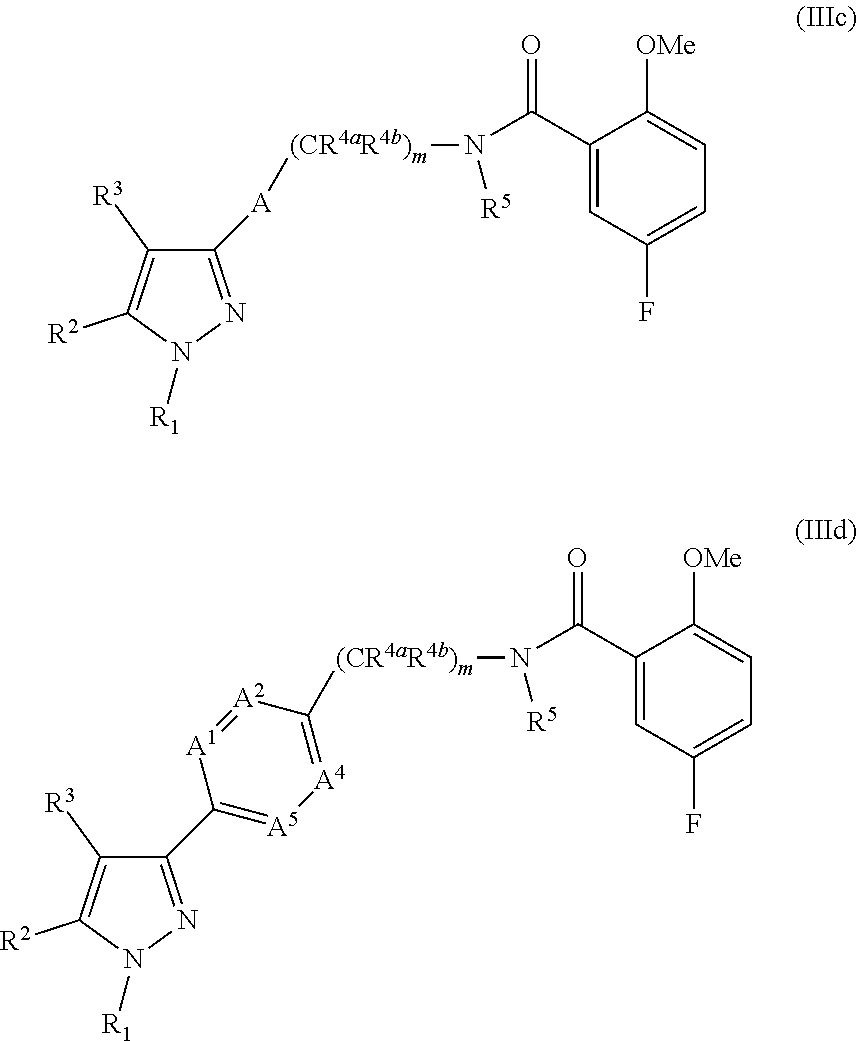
C1(C2=[A5][A4]=C([(CR4aR4b)m]N(C(=O)C3=CC(F)=CC=C3[OMe])[R5])[A2]=[A1]2)=NN([R1])C([R2])=C1[R3].C1([A][(CR4aR4b)m]N(C(=O)C2=CC(F)=CC=C2[OMe])[R5])=NN([R1])C([R2])=C1[R3]
